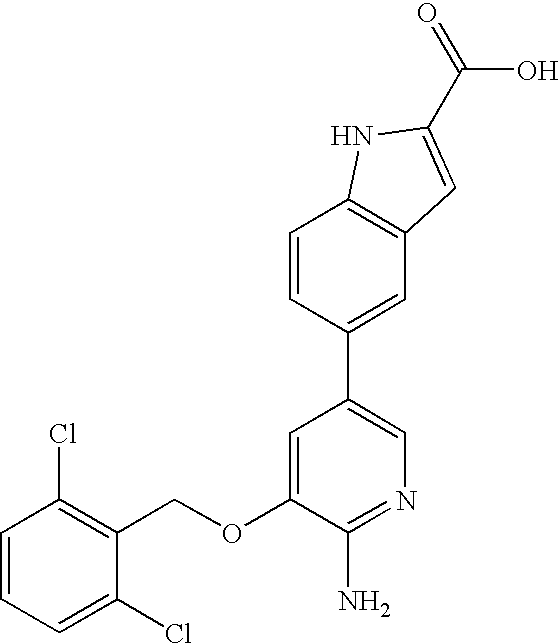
C1=CC=C(Cl)C(COC2=CC(C3=CC4=C(C=C3)NC(C(=O)O)=C4)=CN=C2N)=C1Cl
